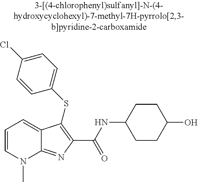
C(C1=C(SC2=CC=C(Cl)C=C2)C2=CC=CN(C)C2=N1)(NC1CCC(O)CC1)=O
